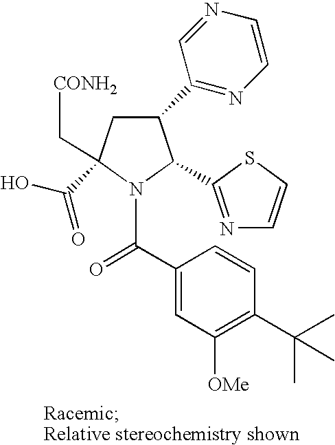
C1(C2=NC=CN=C2)CC(C(O)=O)(C[CONH2])N(C(C2=CC([OMe])=C(C(C)(C)C)C=C2)=O)C1C1=NC=CS1
